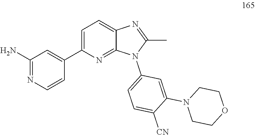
C1CN(C2=CC(N3C(C)=NC4=CC=C(C5=CC(N)=NC=C5)N=C34)=CC=C2[CN])CCO1
